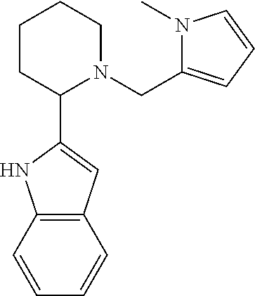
C12=C(C=CC=C1)NC(C1CCCCN1CC1=CC=CN1C)=C2
